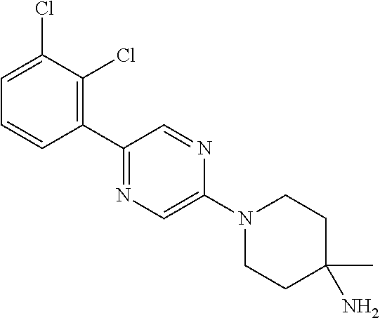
C1=C(Cl)C(Cl)=C(C2=NC=C(N3CCC(N)(C)CC3)N=C2)C=C1
